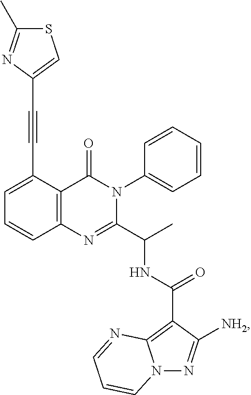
C1=C(C#CC2=CSC(C)=N2)C2=C(C=C1)N=C(C(C)NC(=O)C1=C3N(N=C1[NH2])C=CC=N3)N(C1=CC=CC=C1)C2=O
